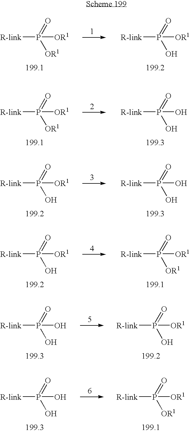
[R-link]P(=O)([OR1])[OR1].[R-link]P(=O)(O)[OR1].[R-link]P(=O)([OR1])[OR1].[R-link]P(=O)(O)O.[R-link]P(=O)(O)[OR1].[R-link]P(=O)(O)O.[R-link]P(=O)(O)[OR1].[R-link]P(=O)([OR1])[OR1].[R-link]P(=O)(O)O.[R-link]P(=O)(O)[OR1].[R-link]P(=O)(O)O.[R-link]P(=O)([OR1])[OR1]
